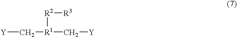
[Y]C[R1](C[Y])[R2][R3]
